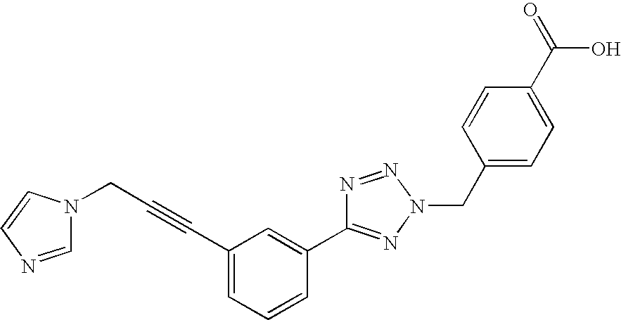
C1(C#CCN2C=NC=C2)=CC=CC(C2=NN(CC3=CC=C(C(O)=O)C=C3)N=N2)=C1
